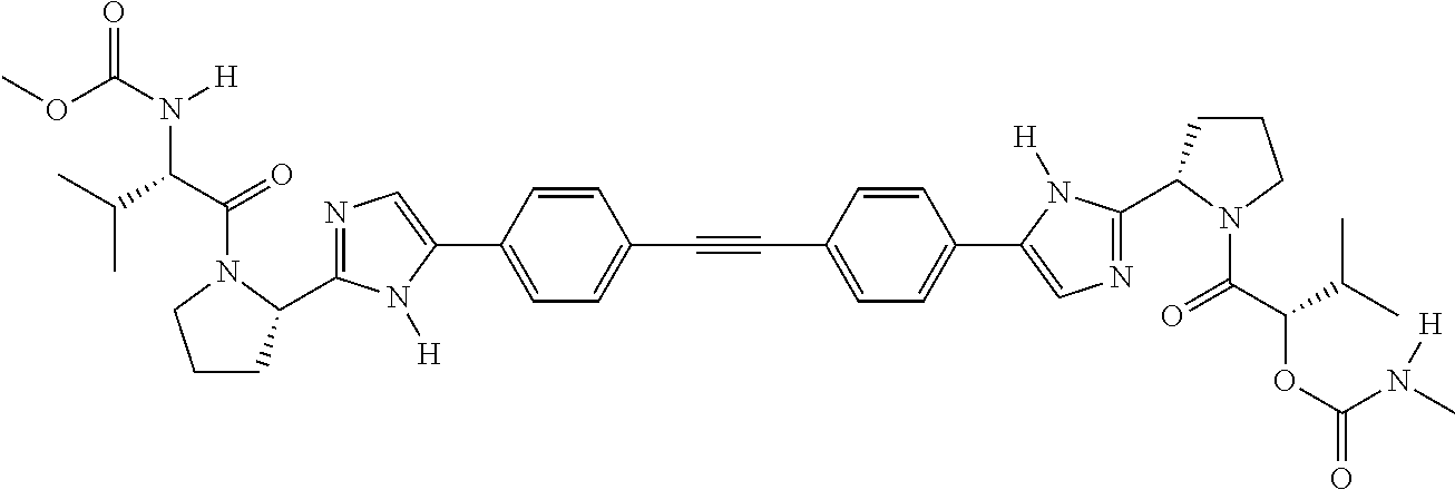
C(#CC1=CC=C(C2=CN=C(C3CCCN3C(=O)C(OC(N(C)[H])=O)C(C)C)N2[H])C=C1)C1=CC=C(C2=CN=C(C3CCCN3C(=O)C(N([H])C(=O)OC)C(C)C)N2[H])C=C1
